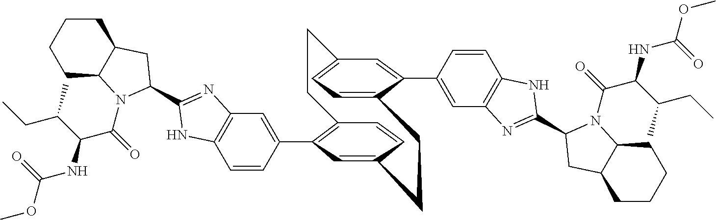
C1=CC(C2=C3C=CC(=C2)CCC2=CC=C(C=C2C2=CC4=C(C=C2)NC(C2N(C(C(NC(OC)=O)C(CC)C)=O)C5CCCCC5C2)=N4)CC3)=CC2=C1NC(C1N(C(=O)C(NC(OC)=O)C(CC)C)C3CCCCC3C1)=N2
